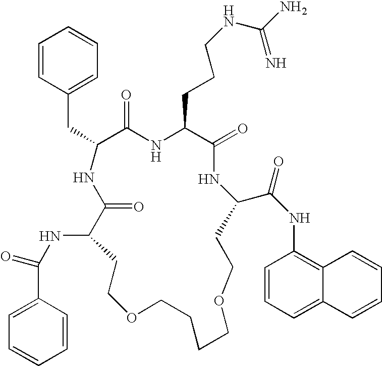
N(C1C(=O)NC(CC2=CC=CC=C2)C(=O)NC(CCCNC(N)=N)C(=O)NC(C(NC2=C3C(=CC=C2)C=CC=C3)=O)CCOCCCCOCC1)C(=O)C1=CC=CC=C1
